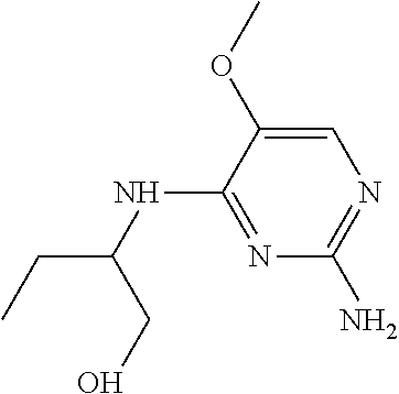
C1=C(OC)C(NC(CC)CO)=NC(N)=N1
